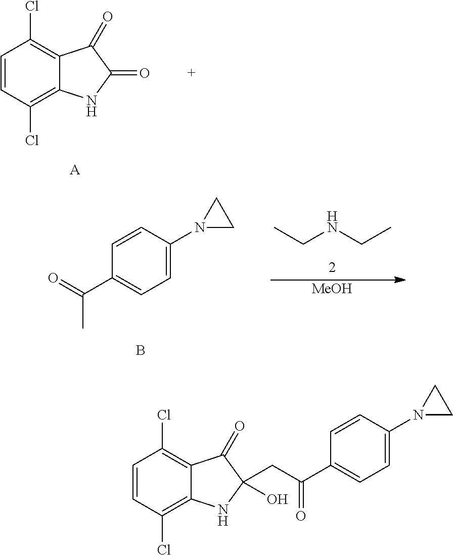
C1=CC(Cl)=C2C(=C1Cl)C(=O)C(O)(CC(C1=CC=C(N3CC3)C=C1)=O)N2.C1=CC(Cl)=C2C(=C1Cl)C(=O)C(=O)N2.[A].C1=C(N2CC2)C=CC(C(=O)C)=C1.B.CCNCC.[MeOH]
